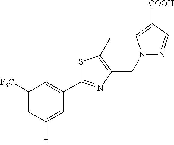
C1([F3C])=CC(F)=CC(C2=NC(CN3N=CC([COOH])=C3)=C(C)S2)=C1
